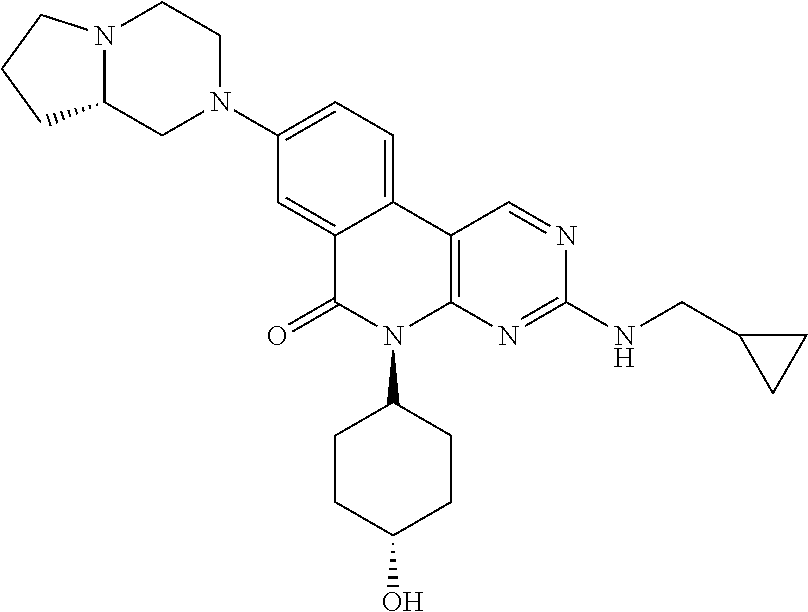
C12=CC(N3CCN4C(C3)CCC4)=CC=C1C1=C(N(C3CCC(O)CC3)C2=O)N=C(NCC2CC2)N=C1
